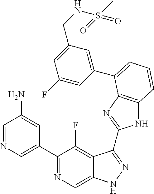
C1=NC=C(C2=NC=C3C(=C2F)C(C2=NC4=C(N2)C=CC=C4C2=CC(CNS(C)(=O)=O)=CC(F)=C2)=NN3)C=C1N
